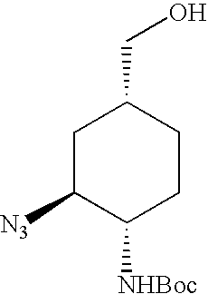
C1C([N3])C([NHBoc])CCC1CO
